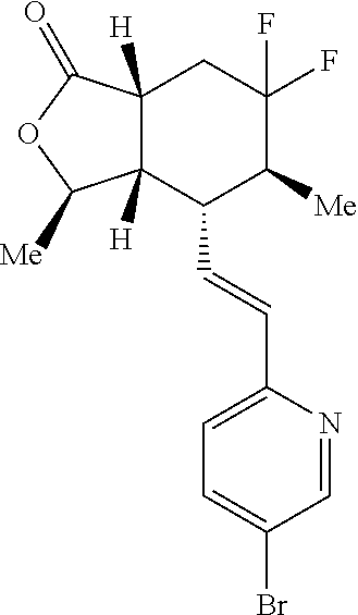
C12([H])C([H])(C(C=CC3=CC=C(Br)C=N3)C([Me])C(F)(F)C1)C([Me])OC2=O
